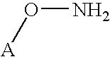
O(N)[A]
